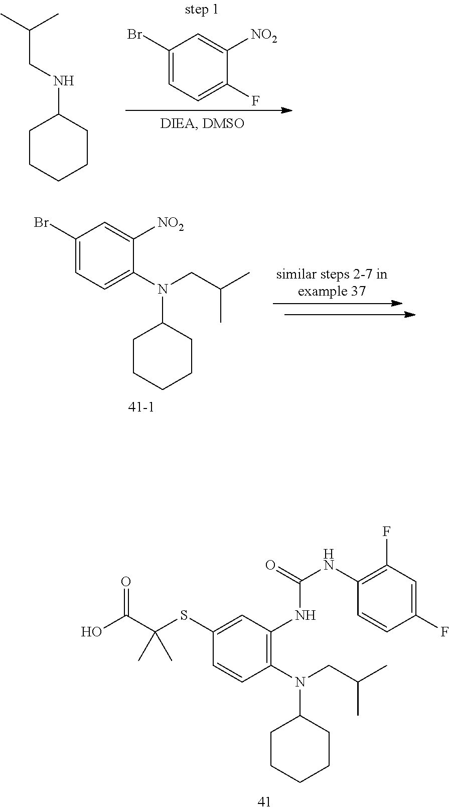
C1(SC(C(O)=O)(C)C)=CC(NC(NC2=C(F)C=C(F)C=C2)=O)=C(N(CC(C)C)C2CCCCC2)C=C1.C1CCCC(NCC(C)C)C1.C1(Br)=CC=C(F)C([NO2])=C1.C1(Br)=CC=C(N(CC(C)C)C2CCCCC2)C([NO2])=C1
